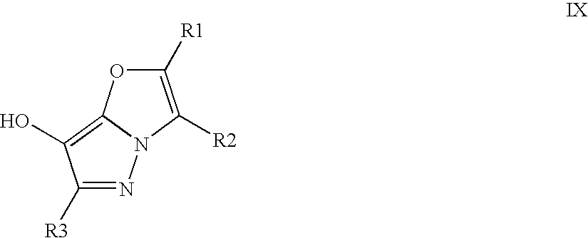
C1([R3])=NN2C(=C1O)OC([R1])=C2[R2]
